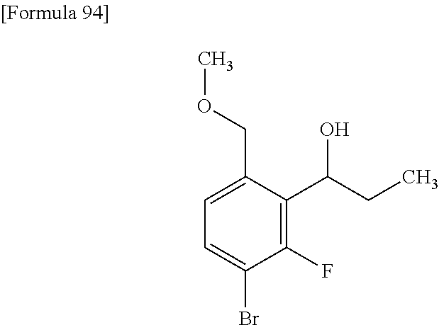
C1=C(Br)C(F)=C(C(CC)O)C(COC)=C1
